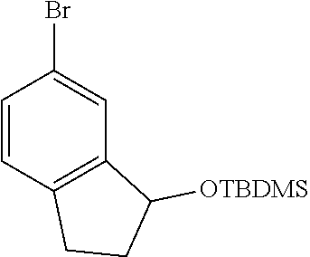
C1=CC2=C(C=C1Br)C([OTBDMS])CC2
